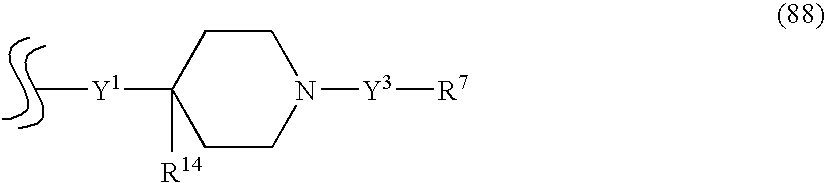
C[Y1]C1([R14])CCN([Y3][R7])CC1
